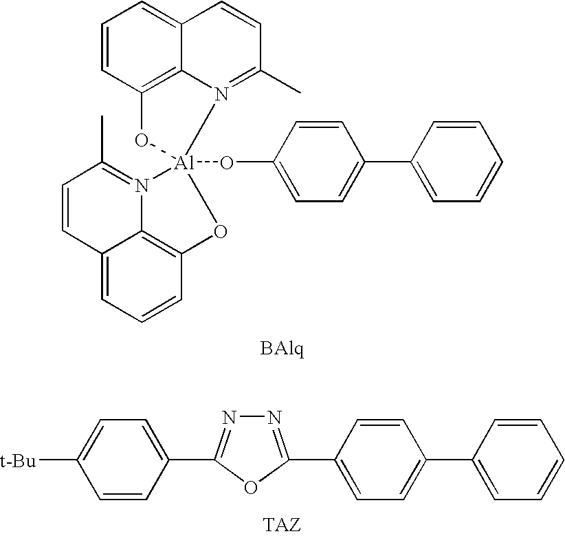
C1=CC2=C3C(=C1)C=CC(C)=N3[Al]1(OC3=CC=C(C4=CC=CC=C4)C=C3)(O2)N2=C(C)C=CC3=CC=CC(=C23)O1.N1=C(C2=CC=C(C3=CC=CC=C3)C=C2)OC(C2=CC=C([t-Bu])C=C2)=N1
